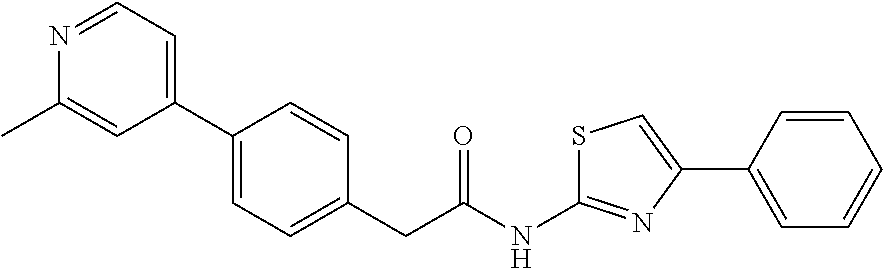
C1(C2=CC=C(CC(NC3=NC(C4=CC=CC=C4)=CS3)=O)C=C2)=CC=NC(C)=C1
